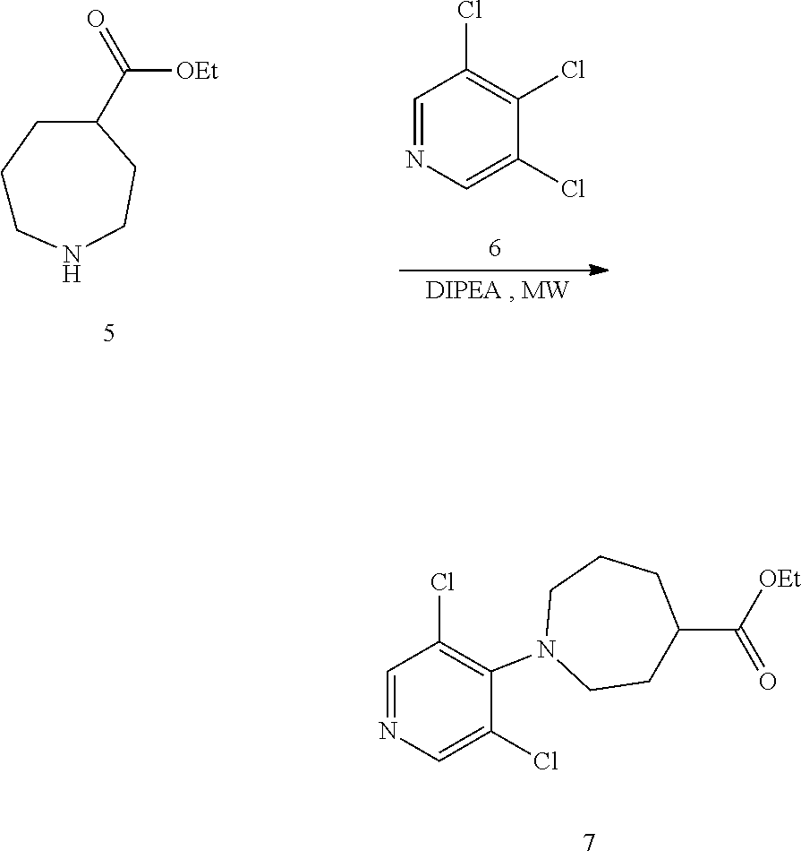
C1=NC=C(Cl)C(Cl)=C1Cl.C([OEt])(=O)C1CCNCCC1.C([OEt])(=O)C1CCN(C2=C(Cl)C=NC=C2Cl)CCC1
